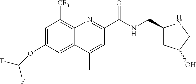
C1=C(OC(F)F)C=C2C(=C1[CF3])N=C(C(=O)NCC1CC(O)CN1)C=C2C
